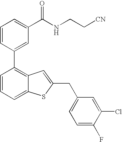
C1=CC(C2=C3C(=CC=C2)SC(CC2=CC=C(F)C(Cl)=C2)=C3)=CC(C(NCC[CN])=O)=C1
